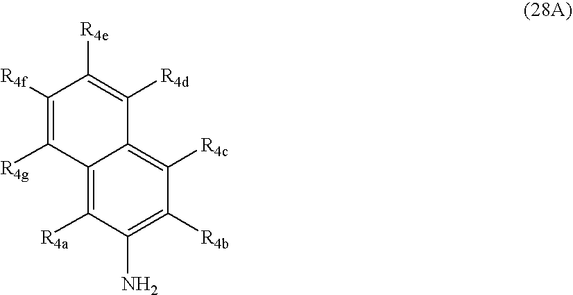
C1([R4f])=C([R4g])C2=C([R4a])C(N)=C([R4b])C([R4c])=C2C([R4d])=C1[R4e]
